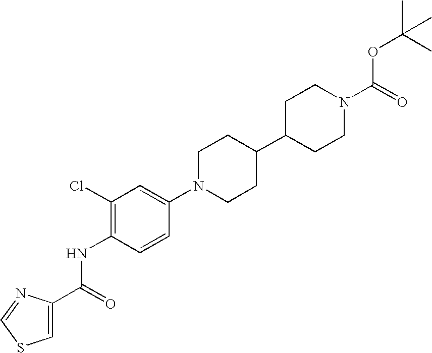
C1(Cl)=C(NC(C2=CSC=N2)=O)C=CC(N2CCC(C3CCN(C(=O)OC(C)(C)C)CC3)CC2)=C1
